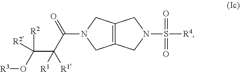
[R3]OC([R2])([R2])C([R1])([R1])C(=O)N1CC2=C(C1)CN(S(=O)(=O)[R4])C2
